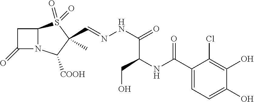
C1C(=O)N2C1S(=O)(=O)C(C=NNC(=O)C(CO)NC(C1=CC=C(O)C(O)=C1Cl)=O)(C)C2[COOH]
